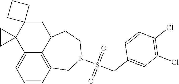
C1=CC2=C3C(=C1)C1(C4(CC3CCN(S(CC3=CC(Cl)=C(Cl)C=C3)(=O)=O)C2)CCC4)CC1
